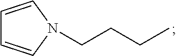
C1=CN(CCCC)C=C1
